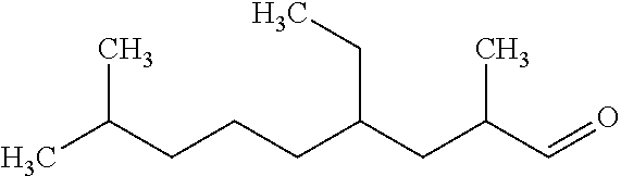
CC(CCCC(CC(C=O)C)CC)C
